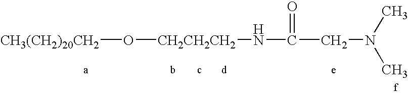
[CH3(CH2)20CH2]O[CH2CH2CH2]NC(CN(C)C)=O
